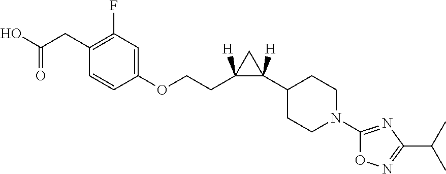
C1(OCCC2([H])C(C3CCN(C4=NC(C(C)C)=NO4)CC3)([H])C2)=CC(F)=C(CC(O)=O)C=C1
